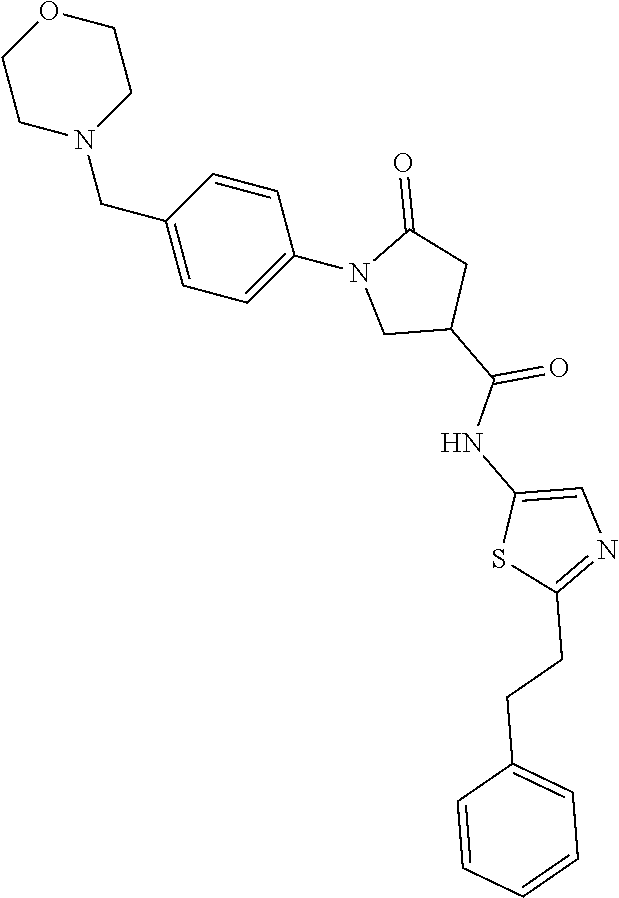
N1(C2=CC=C(CN3CCOCC3)C=C2)CC(C(NC2=CN=C(CCC3=CC=CC=C3)S2)=O)CC1=O
